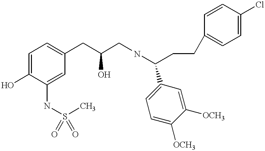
C1=C(O)C(NS(=O)(C)=O)=CC(CC(CNC(C2=CC=C([OCH3])C([OCH3])=C2)CCC2=CC=C(Cl)C=C2)O)=C1
